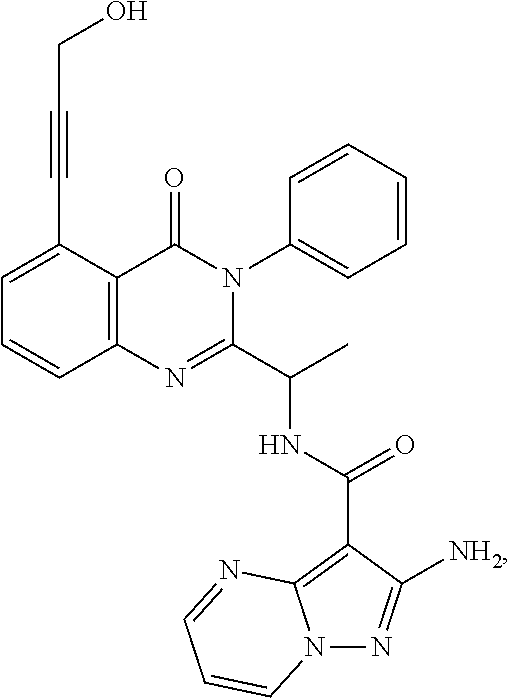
C1=C(C#CCO)C2=C(C=C1)N=C(C(C)NC(=O)C1=C3N(N=C1[NH2])C=CC=N3)N(C1=CC=CC=C1)C2=O
